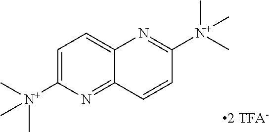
C1=C([N+](C)(C)C)N=C2C(=C1)N=C([N+](C)(C)C)C=C2
